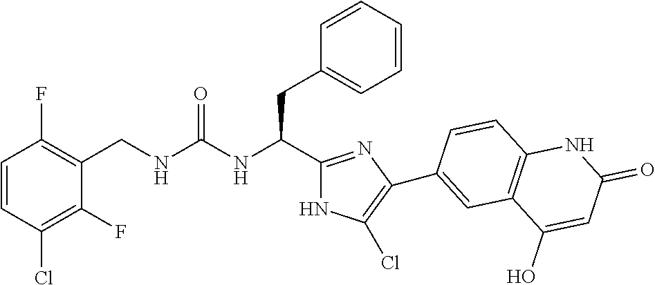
C(NC(CC1=CC=CC=C1)C1=NC(C2=CC3=C(C=C2)NC(=O)C=C3O)=C(Cl)N1)(=O)NCC1=C(F)C=CC(Cl)=C1F
